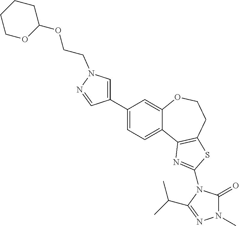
C1(C2=CN(CCOC3CCCCO3)N=C2)=CC=C2C(=C1)OCCC1=C2N=C(N2C(=O)N(C)N=C2C(C)C)S1
